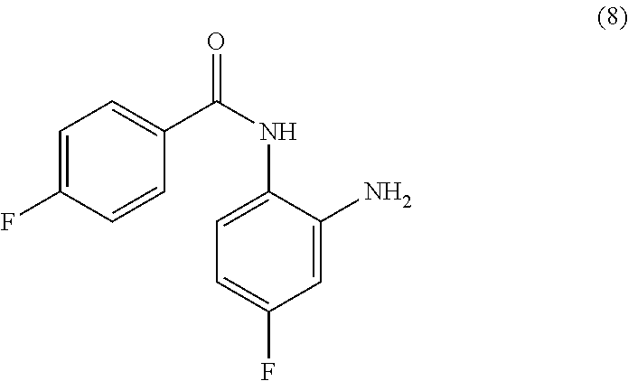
C1=CC(F)=CC=C1C(NC1=CC=C(F)C=C1N)=O
